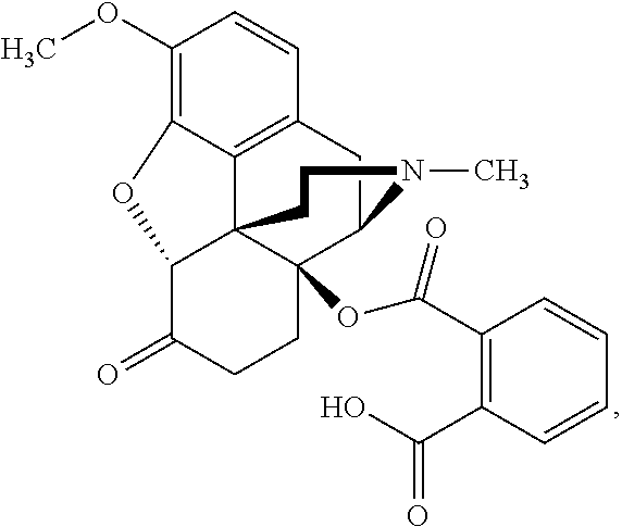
C1=CC2=C3C(=C1OC)OC1C34C(OC(C3=C(C(O)=O)C=CC=C3)=O)(C(C2)N(C)CC4)CCC1=O
